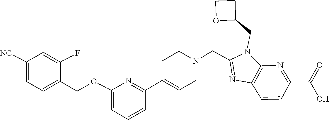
C1(C2=CCN(CC3=NC4=C(N3CC3CCO3)N=C(C(=O)O)C=C4)CC2)=NC(OCC2=CC=C([NC])C=C2F)=CC=C1
